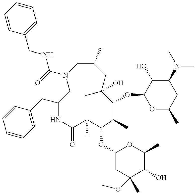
C(N1CC(C)CC(C)(O)C(OC2OC(C)CC(N(C)C)C2O)C(C)C(OC2CC(OC)(C)C(O)C(C)O2)C(C)C(=O)NC(CC2=CC=CC=C2)C1)(=O)NCC1=CC=CC=C1
